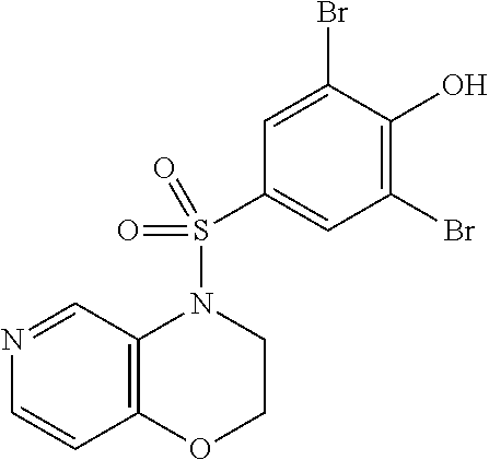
N1=CC2=C(C=C1)OCCN2S(=O)(C1=CC(Br)=C(O)C(Br)=C1)=O
